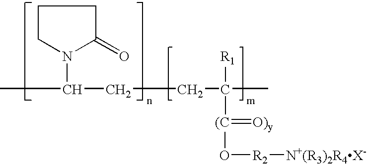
C1CN(C(CCC([R1])([(C](=[O)y])O[R2][N+(R3)2R4X-])C)C)C(=O)C1
